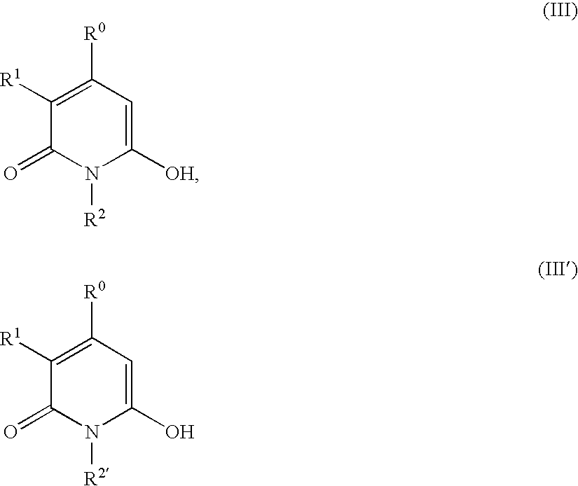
C1([R1])=C([R0])C=C([OH])N([R2])C1=O.C1([R1])=C([R0])C=C(O)N([R2])C1=O
